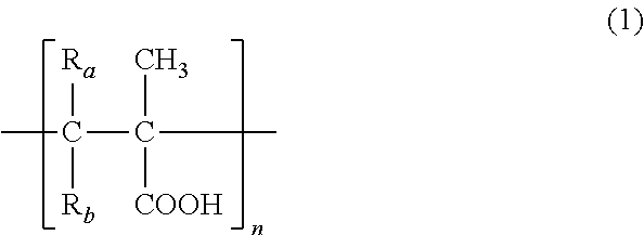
CC(C(C)(C)[COOH])([Ra])[Rb]
